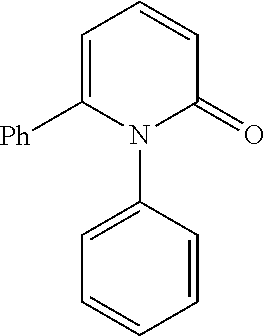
C1=C([Ph])N(C2=CC=CC=C2)C(=O)C=C1
